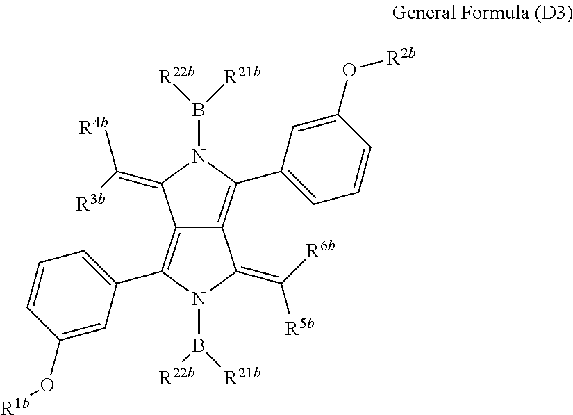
C12=C(C3=CC=CC(O[R1b])=C3)N(B([R22b])[R21b])C(=C([R5b])[R6b])C1=C(C1=CC=CC(O[R2b])=C1)N(B([R22b])[R21b])C2=C([R4b])[R3b]
